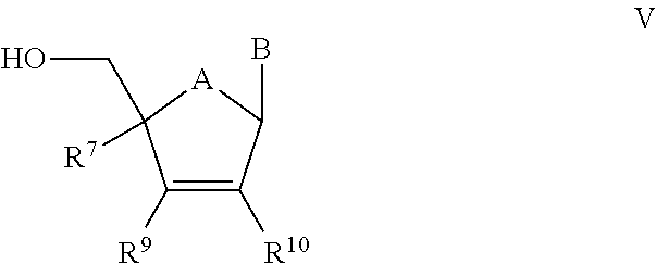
C1([R9])=C([R10])C(B)[A]C1(CO)[R7]
